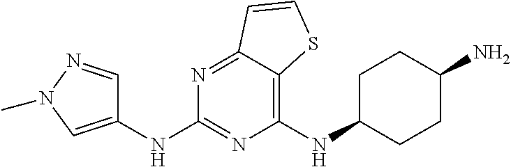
C1(NC2CCC(N)CC2)=C2C(=NC(NC3=CN(C)N=C3)=N1)C=CS2
